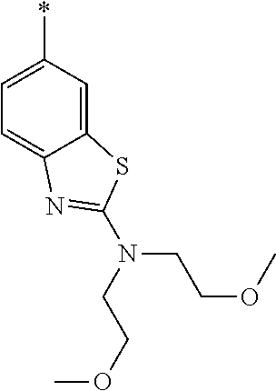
C12=CC(*)=CC=C1N=C(N(CCOC)CCOC)S2
